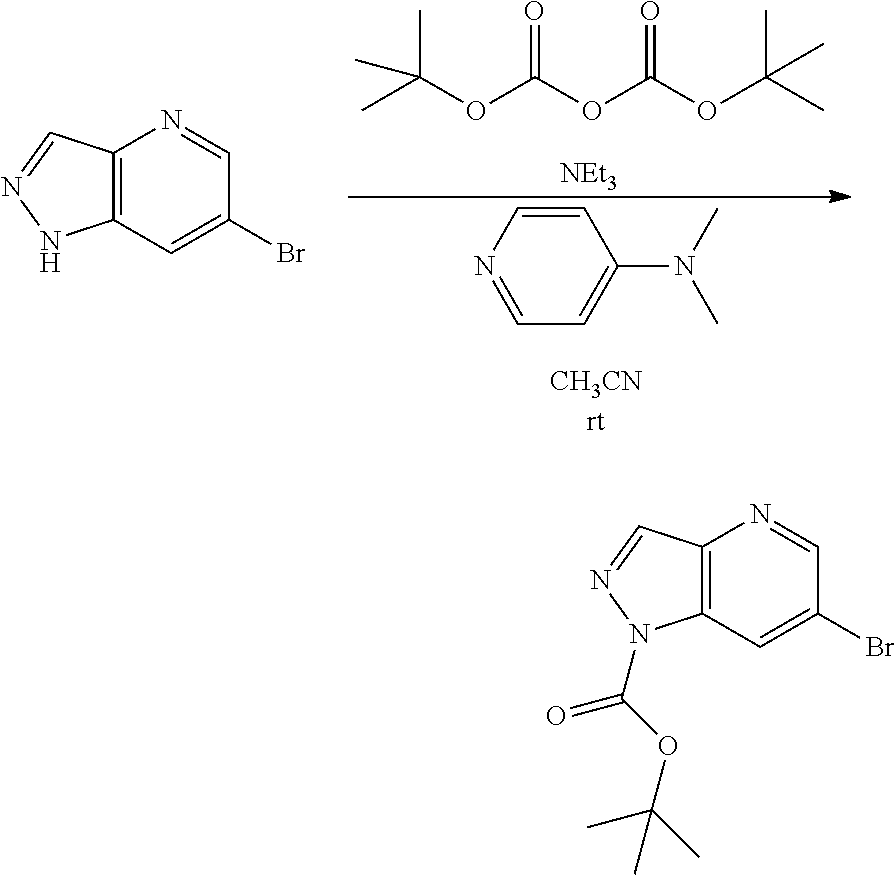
CC(OC(OC(OC(C)(C)C)=O)=O)(C)C.[NEt3].C1=CN=CC=C1N(C)C.C12=C(C=C(Br)C=N1)NN=C2.C12=C(C=C(Br)C=N1)N(C(OC(C)(C)C)=O)N=C2
